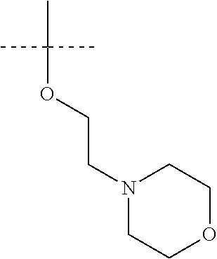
CC(OCCN1CCOCC1)(C)C
